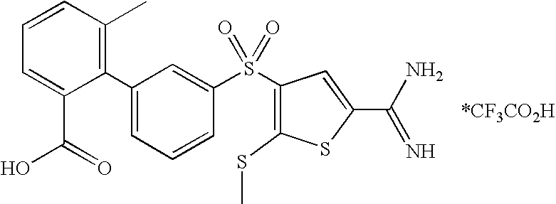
C1(C2=CC=CC(S(C3=C(SC)SC(C(N)=N)=C3)(=O)=O)=C2)=C(C)C=CC=C1C(=O)O.[*CF3CO2H]
